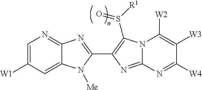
C12=CC([W1])=CN=C1N=C(C1=C(S([R1])=O)N3C(=N1)N=C([W4])C([W3])=C3[W2])N2[Me]
